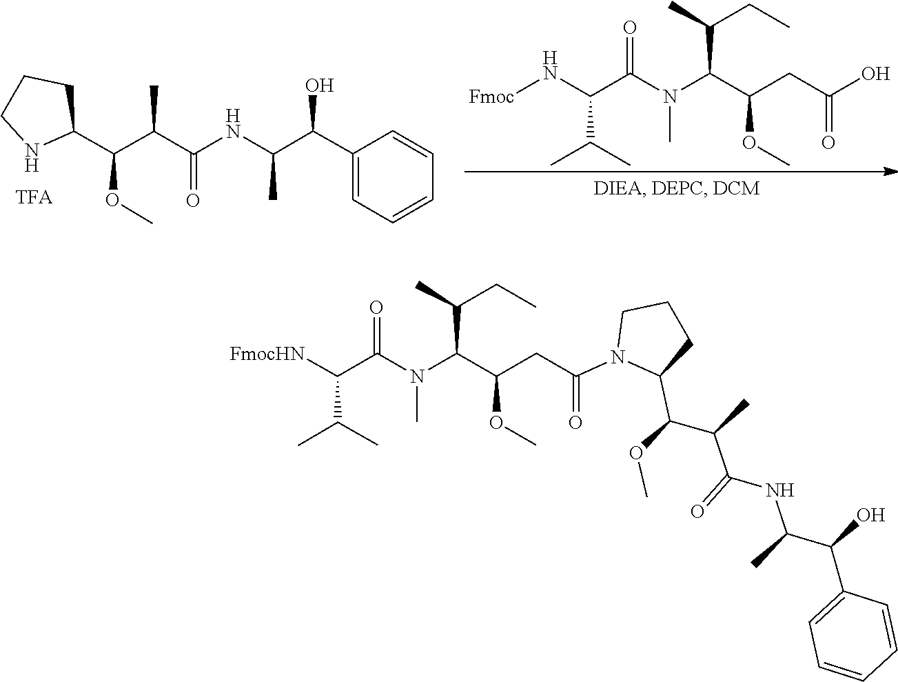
O(C)C(C(C(NC(C(C1=CC=CC=C1)O)C)=O)C)C1CCCN1.N([Fmoc])C(C(N(C(C(CC(O)=O)OC)C(CC)C)C)=O)C(C)C.C1(C(C(C)NC(=O)C(C(OC)C2N(C(CC(OC)C(N(C)C(C(C(C)C)[FmocHN])=O)C(C)CC)=O)CCC2)C)O)=CC=CC=C1
